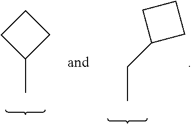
C1C(C)CC1.C1C(CC)CC1
